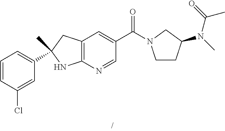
C(C1=CC2=C(N=C1)NC(C)(C1=CC=CC(Cl)=C1)C2)(=O)N1CCC(N(C(C)=O)C)C1
